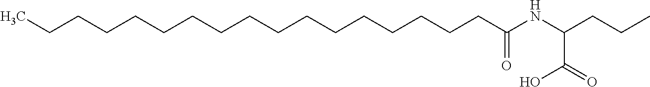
C(CCCCCCCCCCCCCCC(NC(CCC)C(O)=O)=O)CC
